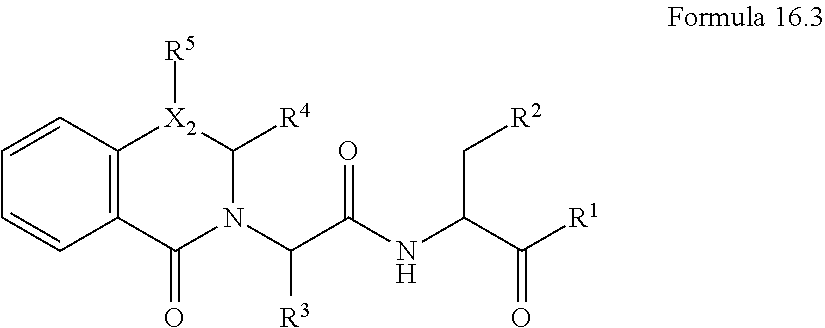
C1=CC2=C(C=C1)C(=O)N(C(C(=O)NC(C[R2])C([R1])=O)[R3])C([R4])[X2]2[R5]
